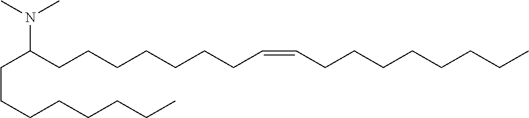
C(C(CCCCCCCC=CCCCCCCCC)N(C)C)CCCCCCC
